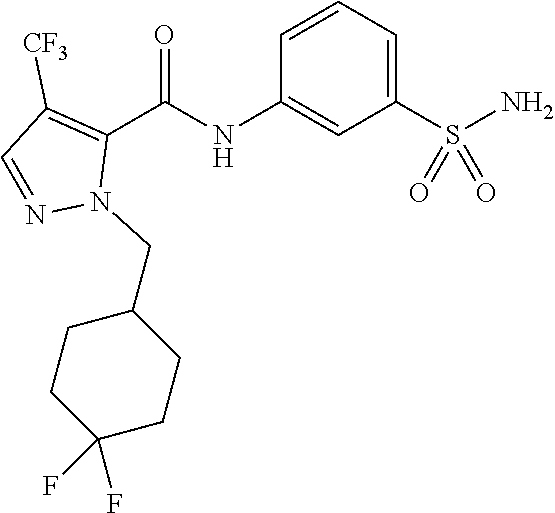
O=C(NC1=CC(S(N)(=O)=O)=CC=C1)C1=C([CF3])C=NN1CC1CCC(F)(F)CC1
